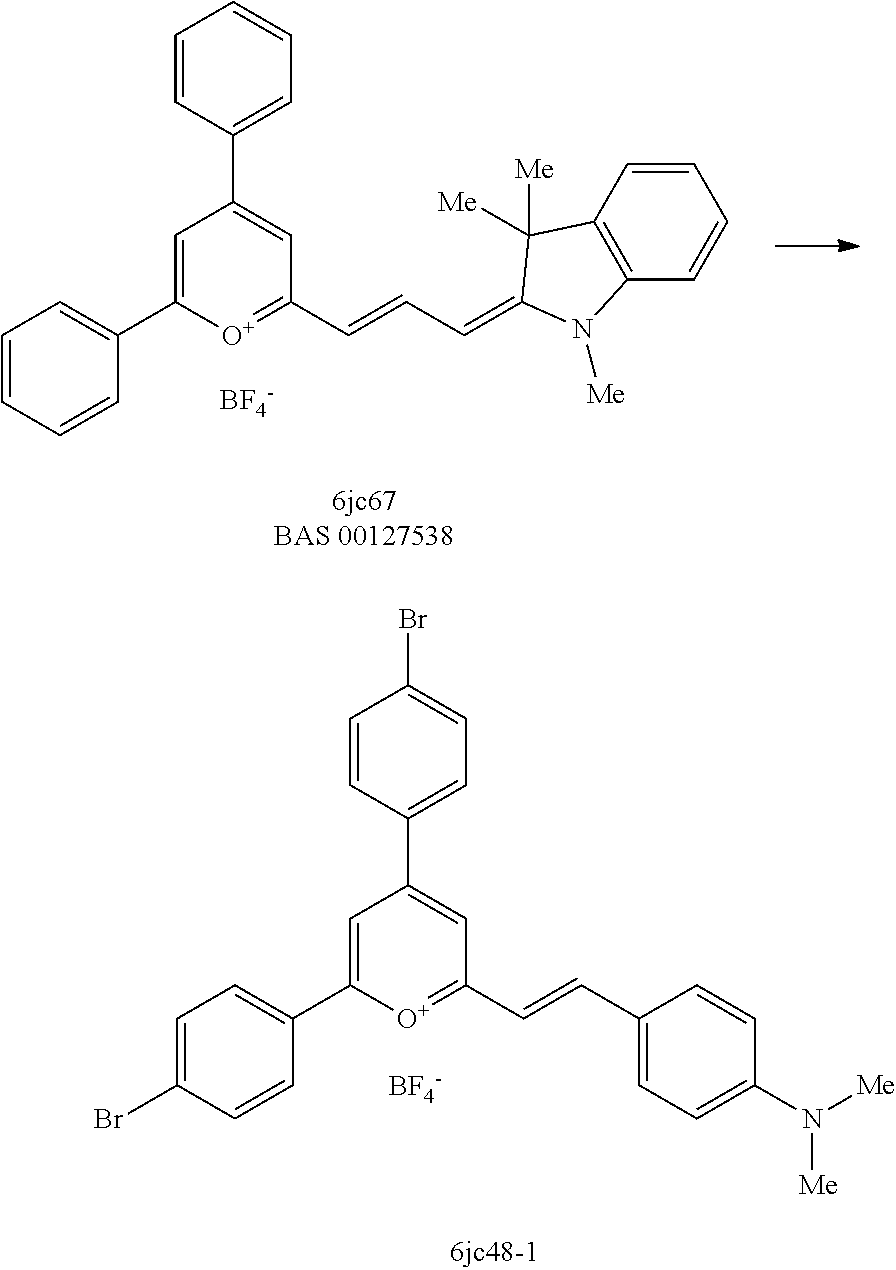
[BF4-].C1=CC(C2=CC(C=CC=C3C([Me])([Me])C4=C(C=CC=C4)N3[Me])=[O+]C(C3=CC=CC=C3)=C2)=CC=C1.[BF4-].C1=CC(C2=CC(C=CC3=CC=C(N([Me])[Me])C=C3)=[O+]C(C3=CC=C(Br)C=C3)=C2)=CC=C1Br
